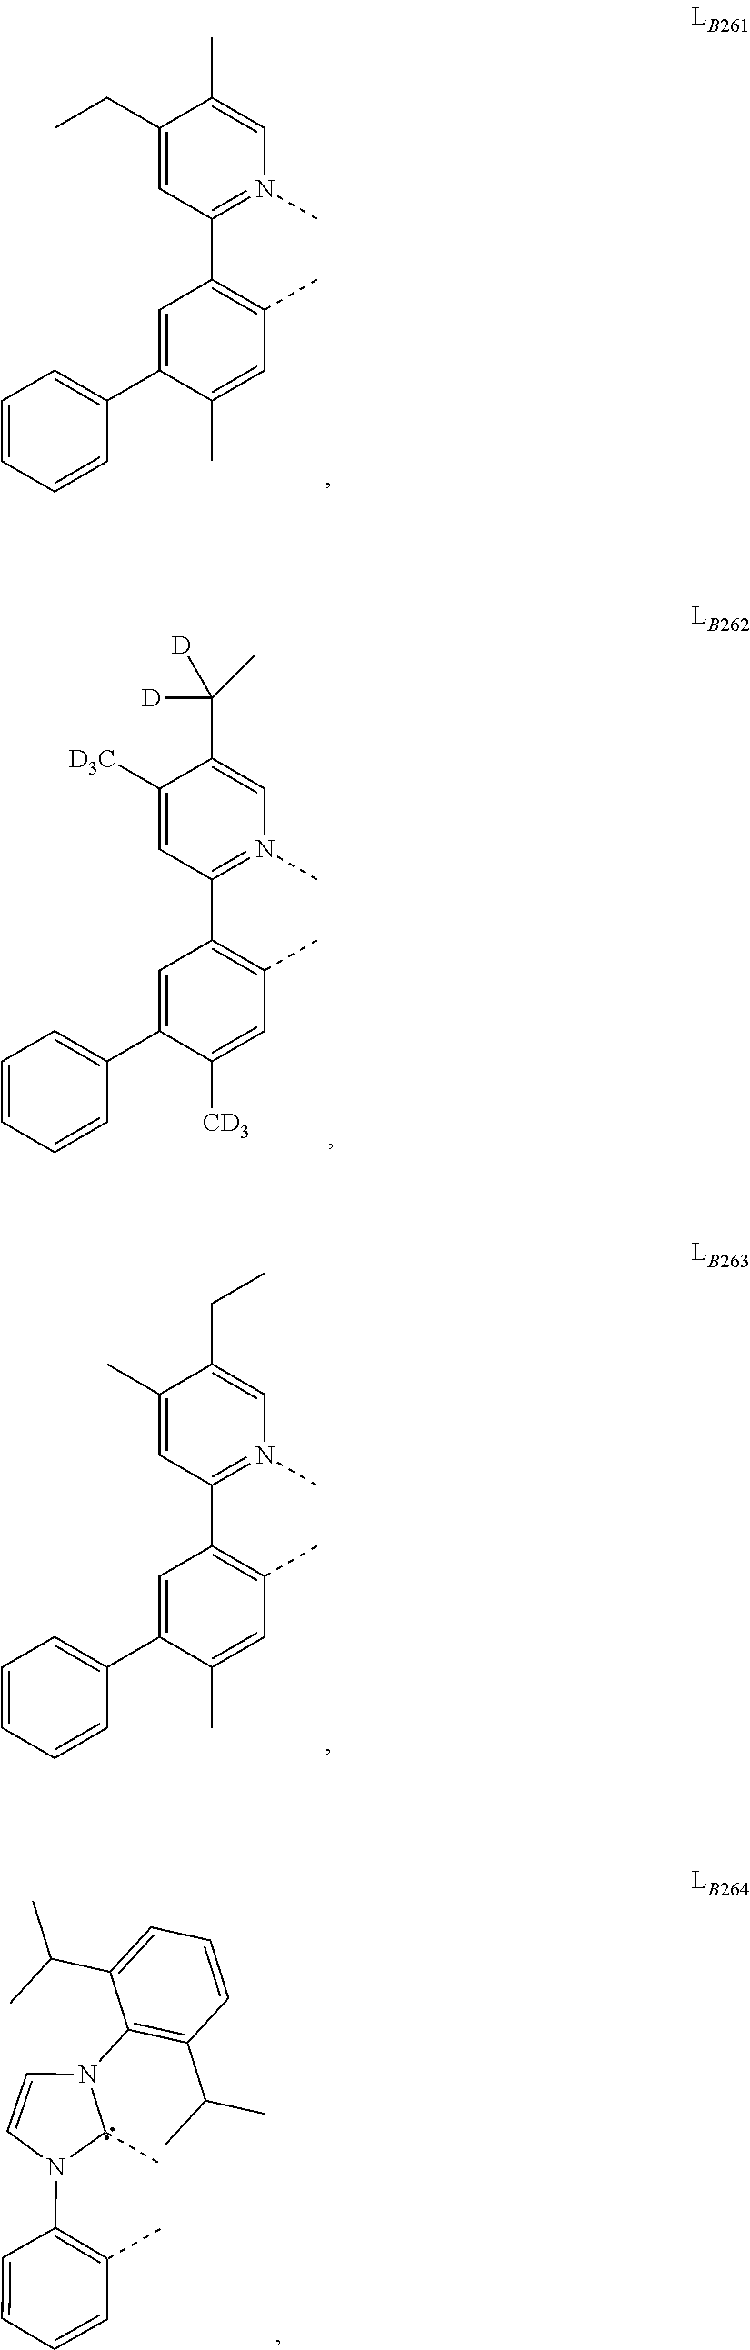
C1(C)=CN(C)=C(C2=C(C)C=C(C)C(C3=CC=CC=C3)=C2)C=C1CC.C1=C([D3C])C(C([D])([D])C)=CN(C)=C1C1=C(C)C=C([CD3])C(C2=CC=CC=C2)=C1.C1=C(C)C(CC)=CN(C)=C1C1=C(C)C=C(C)C(C2=CC=CC=C2)=C1.C1(N2C(C)N(C3=C(C(C)C)C=CC=C3C(C)C)C=C2)=C(C)C=CC=C1
